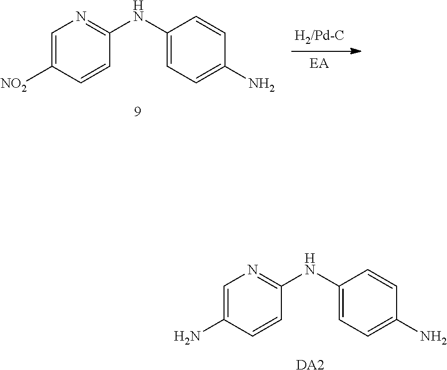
C1=C(N)C=CC(NC2=CC=C(N)C=C2)=N1.[DA2].C1=C([NO2])C=CC(NC2=CC=C(N)C=C2)=N1
